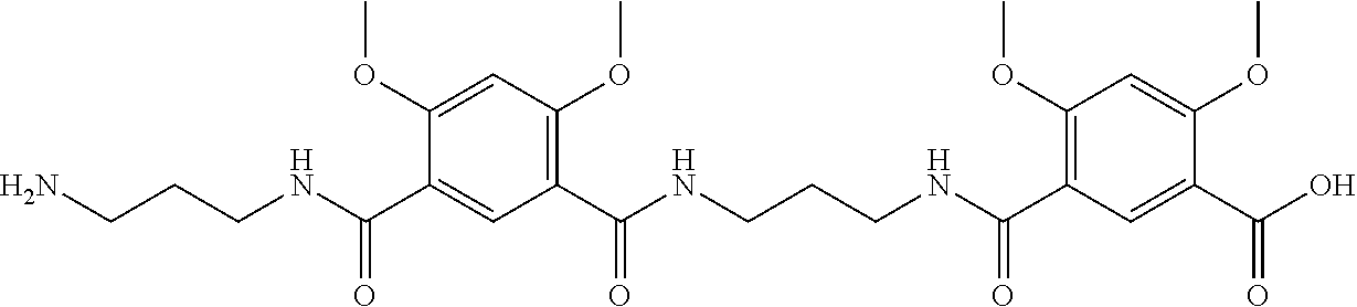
N(C(C1=C(OC)C=C(OC)C(C(NCCCN)=O)=C1)=O)CCCNC(C1=C(OC)C=C(OC)C(C(=O)O)=C1)=O
